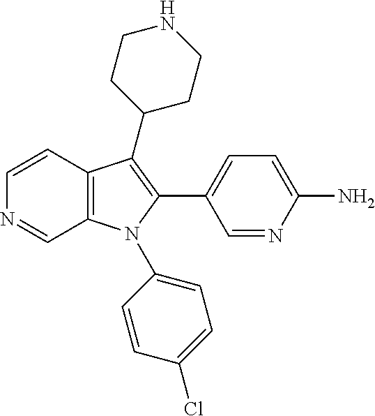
C12=C(N(C3=CC=C(Cl)C=C3)C(C3=CC=C(N)N=C3)=C1C1CCNCC1)C=NC=C2
